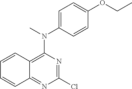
C1=C(N(C2=C3C(=NC(Cl)=N2)C=CC=C3)C)C=CC(OCC)=C1
